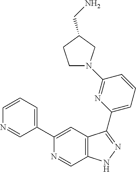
C1(C2=CC=CN=C2)=CC2=C(C=N1)NN=C2C1=CC=CC(N2CCC(CN)C2)=N1
